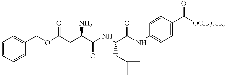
O(C(CC(C(NC(C(NC1=CC=C(C([OCH2CH3])=O)C=C1)=O)CC(C)C)=O)N)=O)CC1=CC=CC=C1
